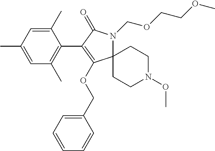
C12(N(COCCOC)C(=O)C(C3=C(C)C=C(C)C=C3C)=C1OCC1=CC=CC=C1)CCN(OC)CC2
